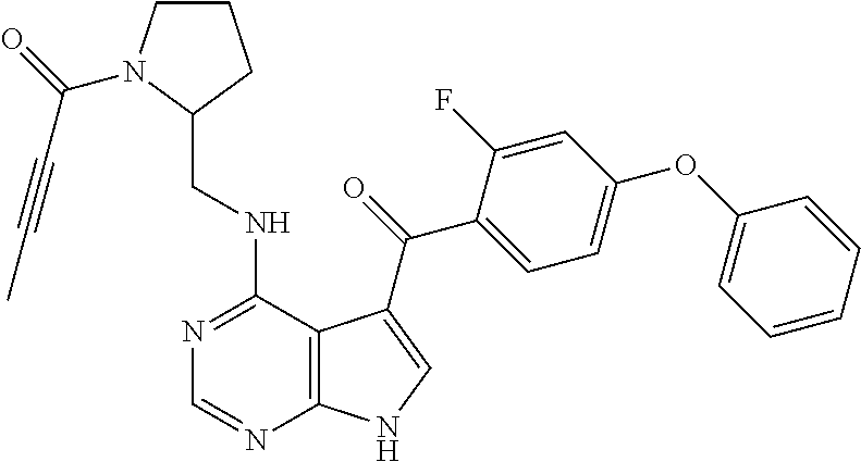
N1=C(NCC2CCCN2C(=O)C#CC)C2=C(N=C1)NC=C2C(=O)C1=CC=C(OC2=CC=CC=C2)C=C1F
